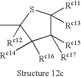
C1([Rc15])([Rc17])C([Rc11])([Rc13])SC(C)([Rc12])C1([Rc14])[Rc16]
